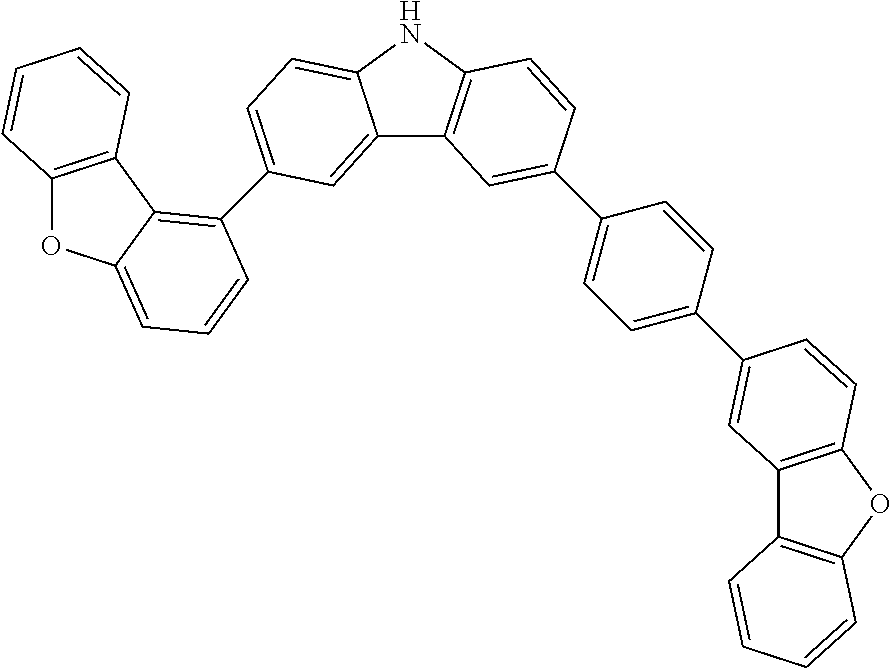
C12=CC(C3=C4C(=CC=C3)OC3=C4C=CC=C3)=CC=C1NC1=C2C=C(C2=CC=C(C3=CC4=C(OC5=C4C=CC=C5)C=C3)C=C2)C=C1
